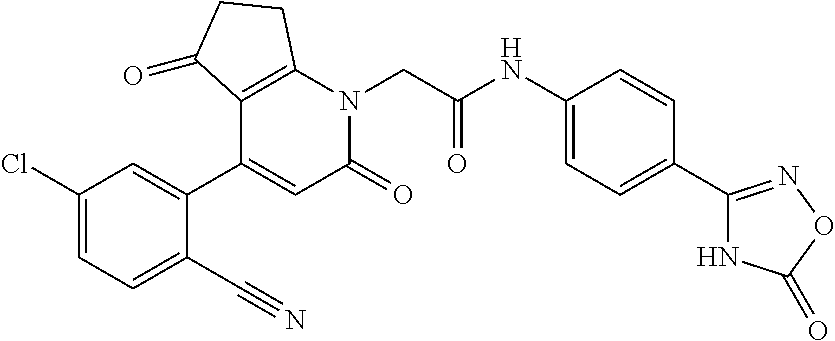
C1(Cl)=CC=C(C#N)C(C2=CC(=O)N(CC(NC3=CC=C(C4=NOC(=O)N4)C=C3)=O)C3=C2C(=O)CC3)=C1
